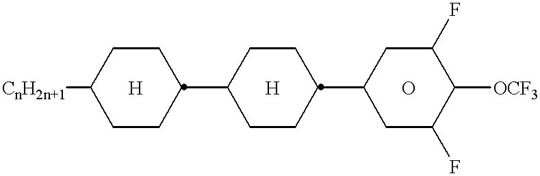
[CnH2n+1]C1CCC(C2CCC(C3CC(F)C([OCF3])C(F)C3)CC2)CC1.[H].O.[H]
